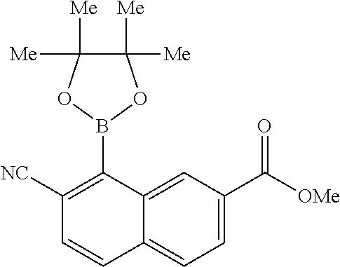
C1([NC])=C(B2OC([Me])([Me])C([Me])([Me])O2)C2=CC(C([OMe])=O)=CC=C2C=C1
